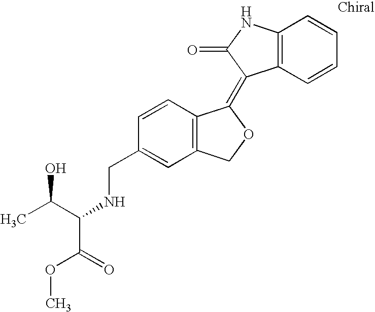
C1=CC(CNC(C(C)O)C(=O)OC)=CC2=C1C(=C1C3=C(C=CC=C3)NC1=O)OC2
